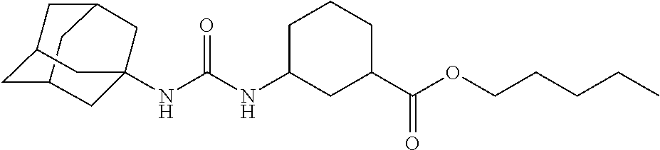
C12CC3CC(C1)CC(NC(NC1CC(C(OCCCCC)=O)CCC1)=O)(C3)C2
